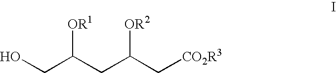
OCC(CC(C[CO2R3])[OR2])[OR1]
